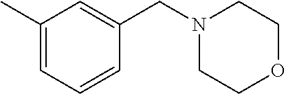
C1(C)=CC=CC(CN2CCOCC2)=C1
